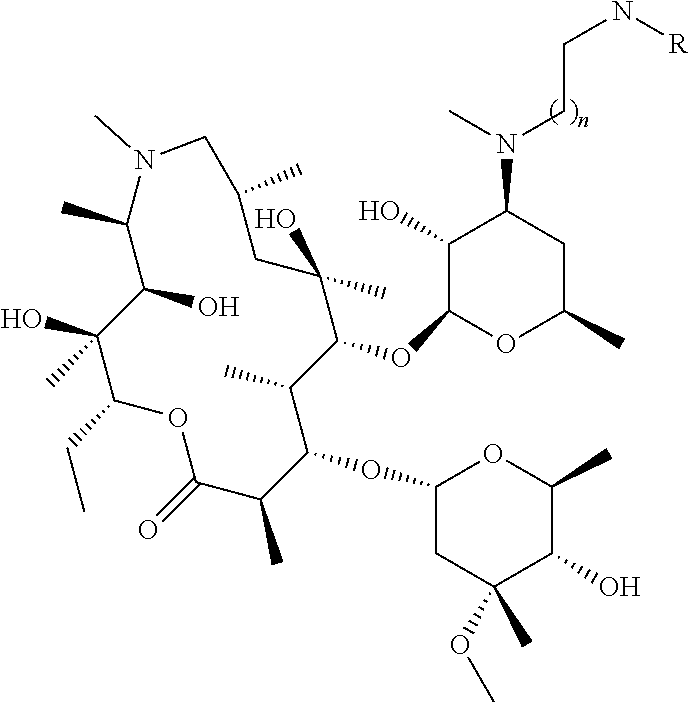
C1(O)(C)C(CC)OC(=O)C(C)C(OC2CC(OC)(C)C(O)C(C)O2)C(C)C(OC2OC(C)CC(N(C)CCN[R])C2O)C(O)(C)CC(C)CN(C)C(C)C1O
